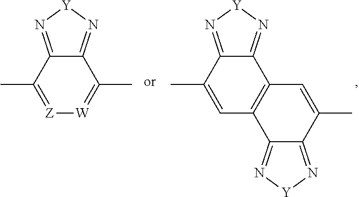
C12=N[Y]N=C1C(C)=[Z][W]=C2C.C12=N[Y]N=C1C(C)=CC1=C2C=C(C)C2=N[Y]N=C12
